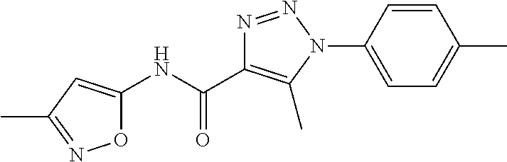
C1(NC(C2=C(C)N(C3=CC=C(C)C=C3)N=N2)=O)=CC(C)=NO1
